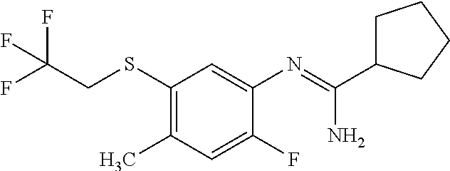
N(C1=CC(SCC(F)(F)F)=C(C)C=C1F)=C(C1CCCC1)N
